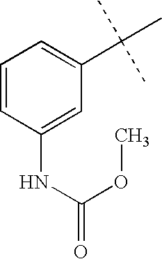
C1=CC(NC(=O)OC)=CC(C(C)(C)C)=C1
